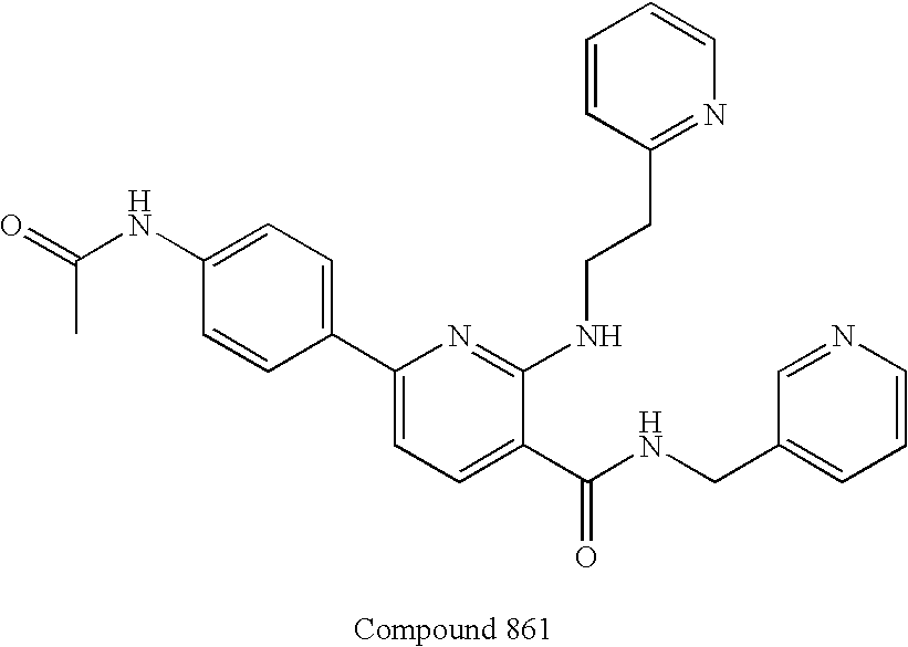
C1(C2=CC=C(NC(=O)C)C=C2)=CC=C(C(NCC2=CC=CN=C2)=O)C(NCCC2=NC=CC=C2)=N1
